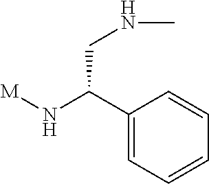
[M]NC(C1=CC=CC=C1)CNC
